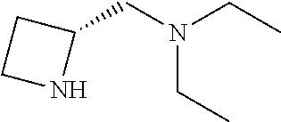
C1NC(CN(CC)CC)C1
